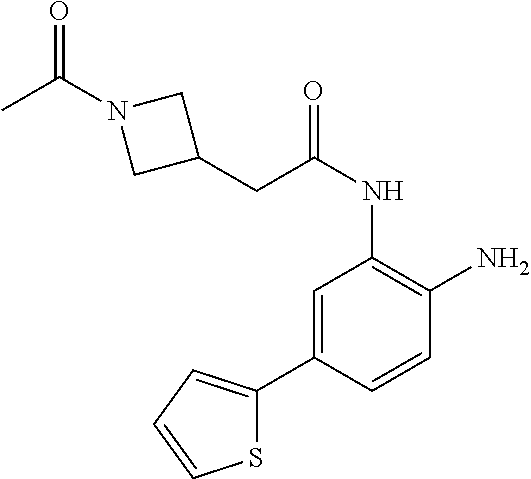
C1=C(C2=CC=CS2)C=CC(N)=C1NC(=O)CC1CN(C(C)=O)C1
